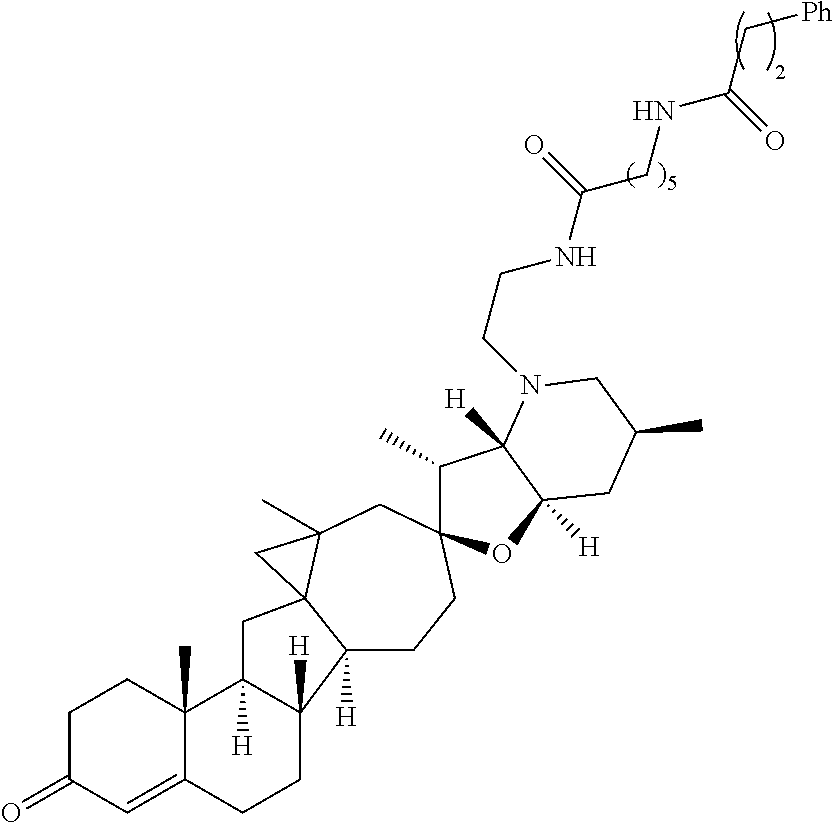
C1C(=O)C=C2C(C)(C1)C1([H])C([H])(CC2)C2([H])CCC3(CC4(C)C2(C1)C4)C(C)C1([H])C([H])(O3)CC(C)CN1CCNC(=O)CNC(=O)C[Ph]
